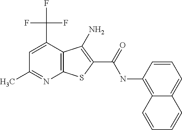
C12=C(C(C(F)(F)F)=CC(C)=N1)C(N)=C(C(=O)NC1=C3C(=CC=C1)C=CC=C3)S2
